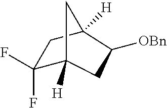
C1(F)(F)C2([H])CC([OBn])C([H])(C1)C2
